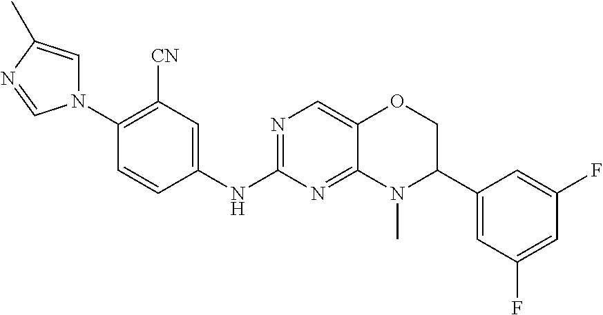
N1(C2=C([CN])C=C(NC3=NC=C4C(=N3)N(C)C(C3=CC(F)=CC(F)=C3)CO4)C=C2)C=C(C)N=C1
